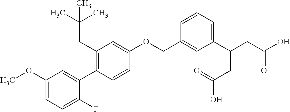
C1(OC)=CC=C(F)C(C2=C(CC(C)(C)C)C=C(OCC3=CC(C(CC(O)=O)CC(O)=O)=CC=C3)C=C2)=C1
